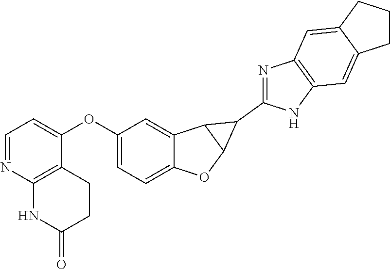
C1(OC2=CC=NC3=C2CCC(=O)N3)=CC=C2C(=C1)C1C(O2)C1C1=NC2=C(N1)C=C1C(=C2)CCC1
